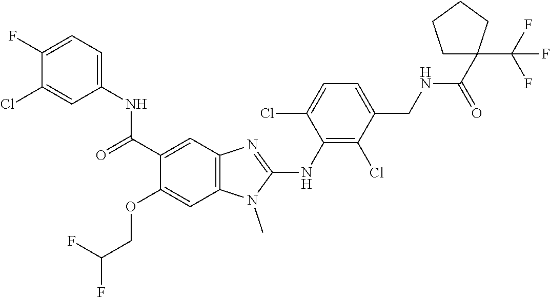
C1(C(NC2=CC=C(F)C(Cl)=C2)=O)=CC2=C(C=C1OCC(F)F)N(C)C(NC1=C(Cl)C(CNC(C3(C(F)(F)F)CCCC3)=O)=CC=C1Cl)=N2
